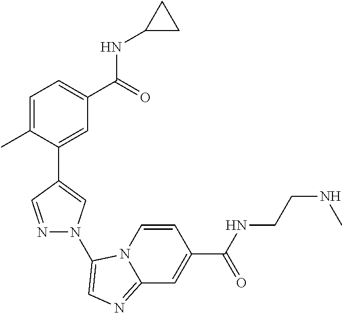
C1=C(C)C(C2=CN(C3=CN=C4N3C=CC(C(=O)NCCNC)=C4)N=C2)=CC(C(=O)NC2CC2)=C1
